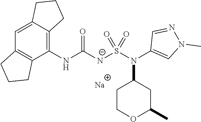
C1(NC([N-]S(N(C2=CN(C)N=C2)C2CCOC(C)C2)(=O)=O)=O)=C2C(=CC3=C1CCC3)CCC2.[Na]
